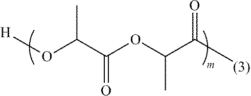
O(C(C(OC(C)C([(3)])=O)=O)C)[H]
